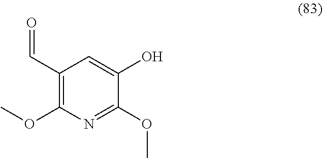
C1(C=O)=C(OC)N=C(OC)C(O)=C1
